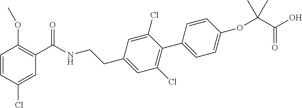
C1=CC(Cl)=CC(C(NCCC2=CC(Cl)=C(C3=CC=C(OC(C(O)=O)(C)C)C=C3)C(Cl)=C2)=O)=C1OC
